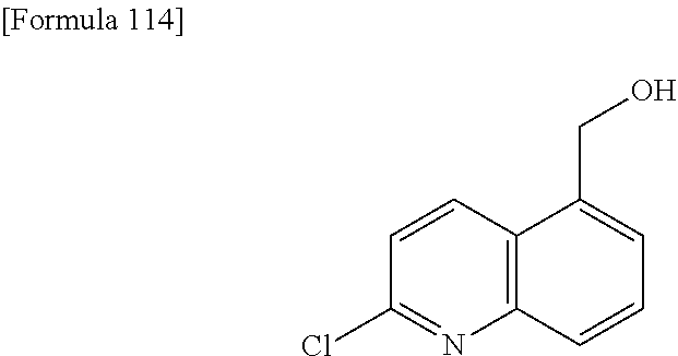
C1(Cl)=NC2=C(C=C1)C(CO)=CC=C2
